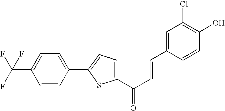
C1(C(C=CC2=CC(Cl)=C(O)C=C2)=O)=CC=C(C2=CC=C(C(F)(F)F)C=C2)S1
